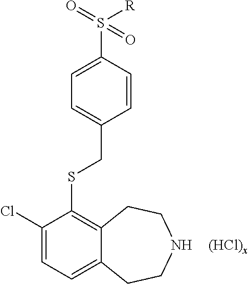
[(HCl)x].C1(Cl)=CC=C2C(=C1SCC1=CC=C(S(=O)(=O)[R])C=C1)CCNCC2
